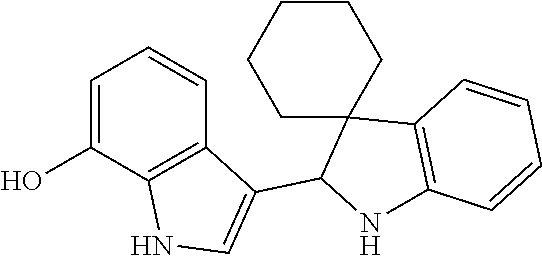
C1=C(O)C2=C(C=C1)C(C1NC3=C(C14CCCCC4)C=CC=C3)=CN2
